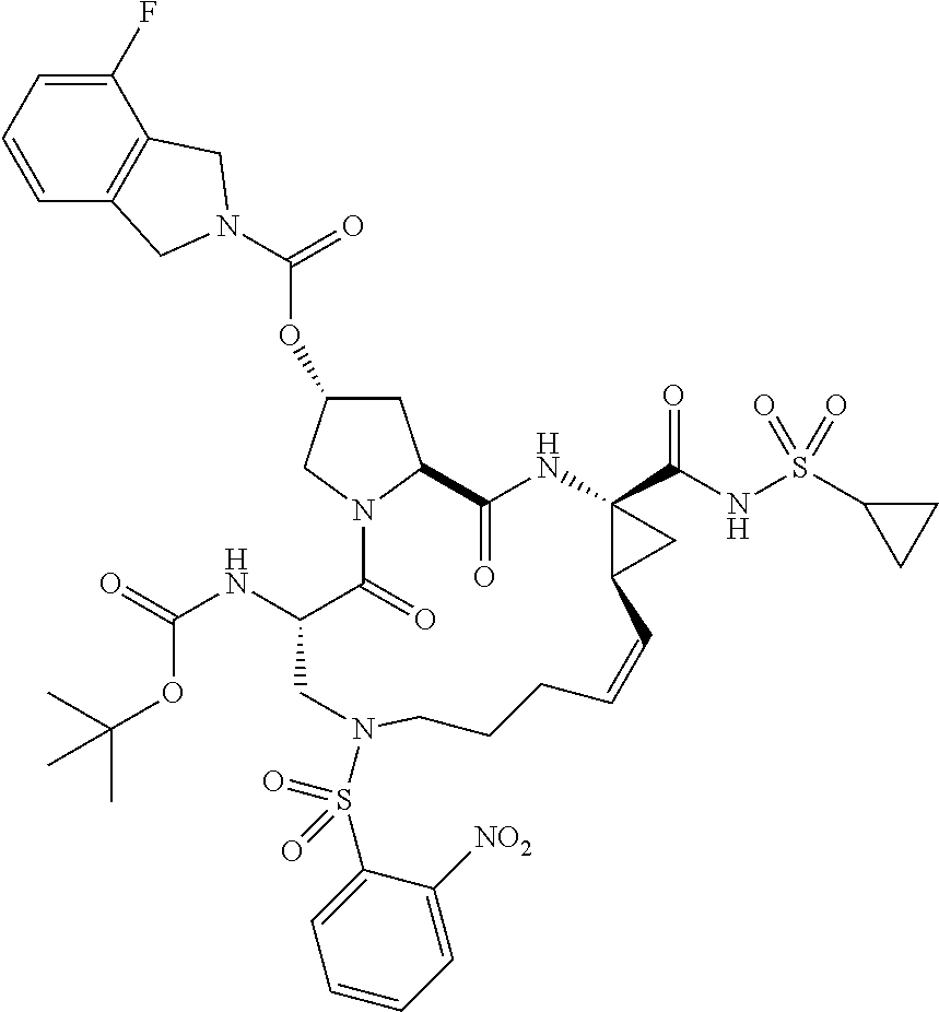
C1(F)=CC=CC2=C1CN(C(=O)OC1CC3N(C1)C(=O)C(NC(=O)OC(C)(C)C)CN(S(C1=CC=CC=C1[NO2])(=O)=O)CCCC=CC1C(C(NS(C4CC4)(=O)=O)=O)(NC3=O)C1)C2
